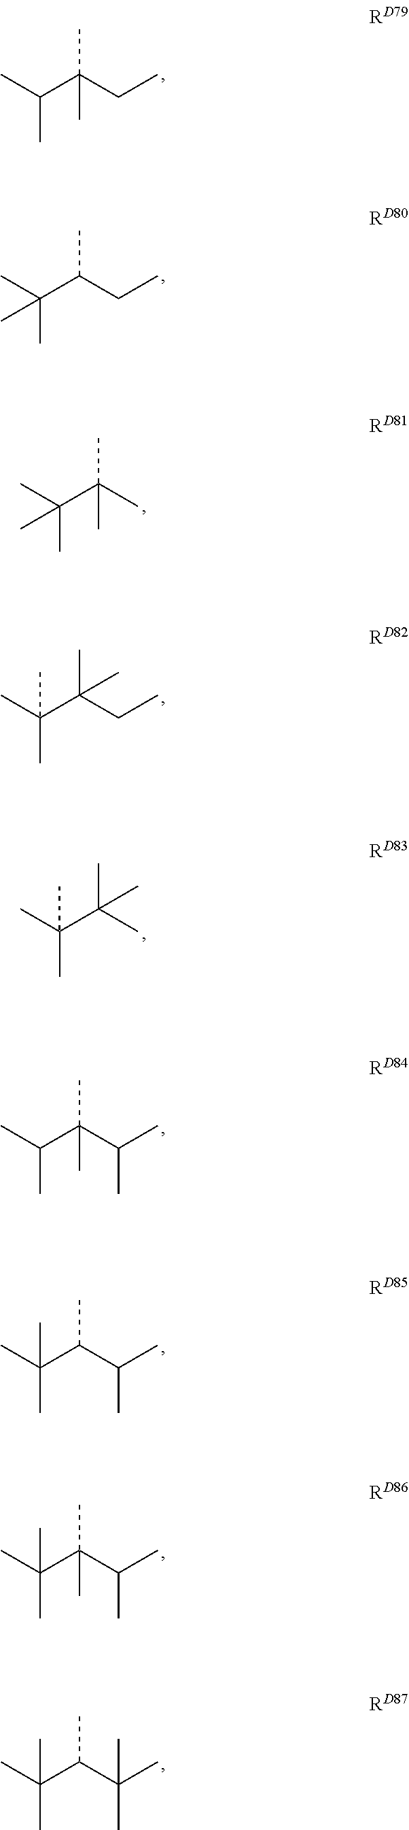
C(C(CC)(C)C)(C)C.C(C(CC)C)(C)(C)C.C(C(C)(C)C)(C)(C)C.C(CC)(C)(C(C)(C)C)C.C(C)(C)(C(C)(C)C)C.C(C(C)C)(C)(C(C)C)C.C(C(C)C)(C)C(C)(C)C.C(C(C)C)(C)(C(C)(C)C)C.C(C(C)(C)C)(C)C(C)(C)C
